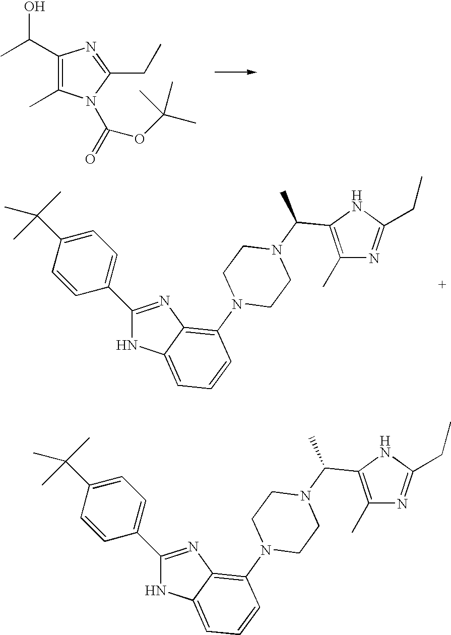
C1(C(C)O)=C(C)N(C(=O)OC(C)(C)C)C(CC)=N1.C1(C2=NC3=C(N4CCN(C(C)C5=C(C)N=C(CC)N5)CC4)C=CC=C3N2)=CC=C(C(C)(C)C)C=C1.C1(C2=NC3=C(N4CCN(C(C)C5=C(C)N=C(CC)N5)CC4)C=CC=C3N2)=CC=C(C(C)(C)C)C=C1
